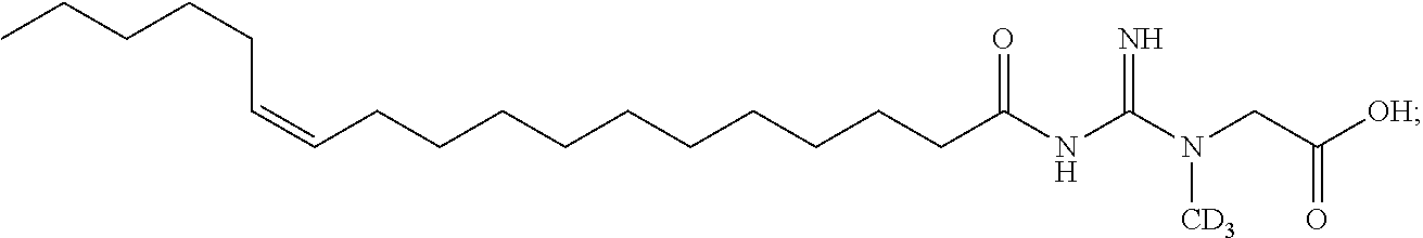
C(CCCC(=O)NC(N(CC([OH])=O)[CD3])=N)CCCCCCC=CCCCCC
